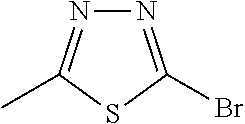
N1=C(Br)SC(C)=N1
